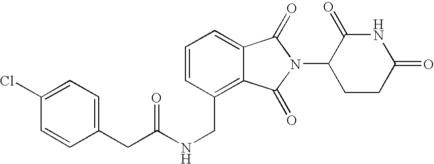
N(CC1=C2C(=CC=C1)C(=O)N(C1CCC(=O)NC1=O)C2=O)C(=O)CC1=CC=C(Cl)C=C1
